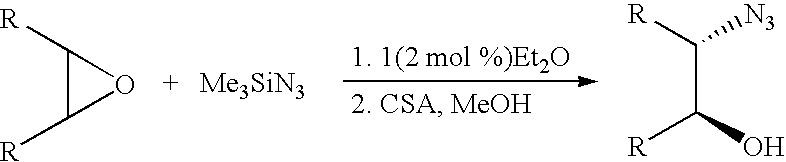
C1([R])C([R])O1.[Me3SiN3].C(C(O)[R])([R])[N3]
